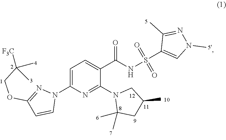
C1=C(N2N=C(OCC(C)(C)[F3C])C=C2)N=C(N2C(C)(C)CC(C)C2)C(C(NS(C2=CN(C)N=C2C)(=O)=O)=O)=C1
